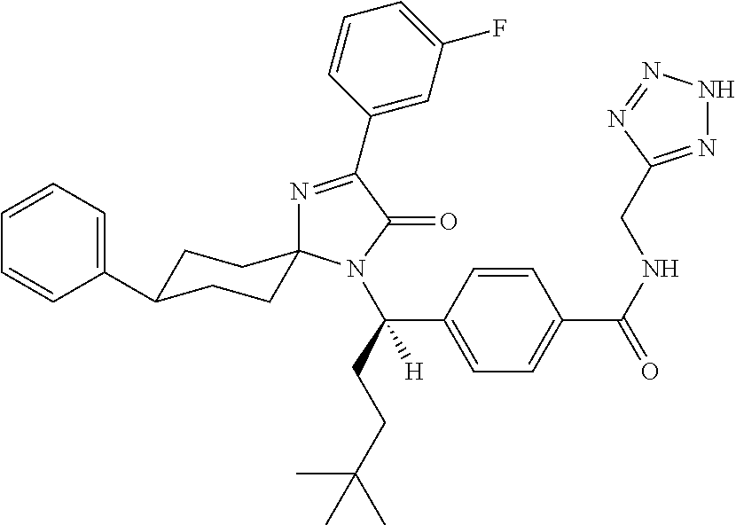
N1=C(C2=CC(F)=CC=C2)C(=O)N(C(C2=CC=C(C(NCC3=NNN=N3)=O)C=C2)(CCC(C)(C)C)[H])C12CCC(C1=CC=CC=C1)CC2
